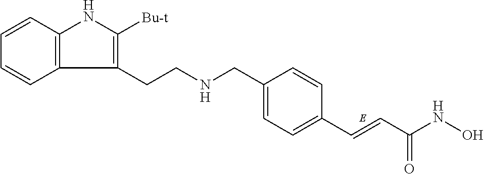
C1=CC2=C(C=C1)C(CCNCC1=CC=C(C=CC(NO)=O)C=C1)=C([Bu-t])N2
